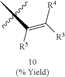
C([R3])([R4])=C([R5])C
